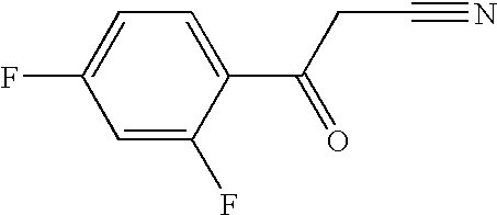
C1=C(C(CC#N)=O)C(F)=CC(F)=C1
